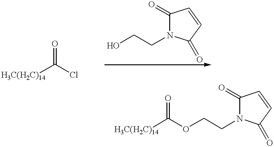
[H3C(H2C)14]C(Cl)=O.C1(=O)N(CCO)C(=O)C=C1.C1(=O)N(CCOC([H3C(H2C)14])=O)C(=O)C=C1
